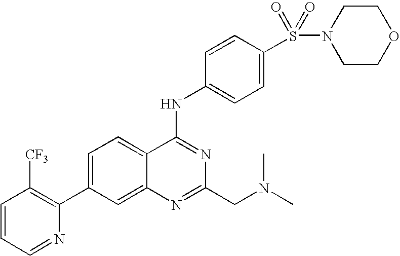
C1=CC=NC(C2=CC=C3C(=C2)N=C(CN(C)C)N=C3NC2=CC=C(S(=O)(=O)N3CCOCC3)C=C2)=C1[CF3]
